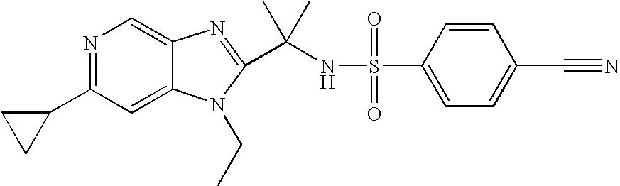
N1=C(C2CC2)C=C2C(=C1)N=C(C(NS(=O)(=O)C1=CC=C(C#N)C=C1)(C)C)N2CC
